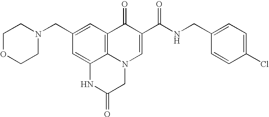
C1OCCN(CC2=CC3=C4C(=C2)NC(=O)CN4C=C(C(NCC2=CC=C(Cl)C=C2)=O)C3=O)C1
